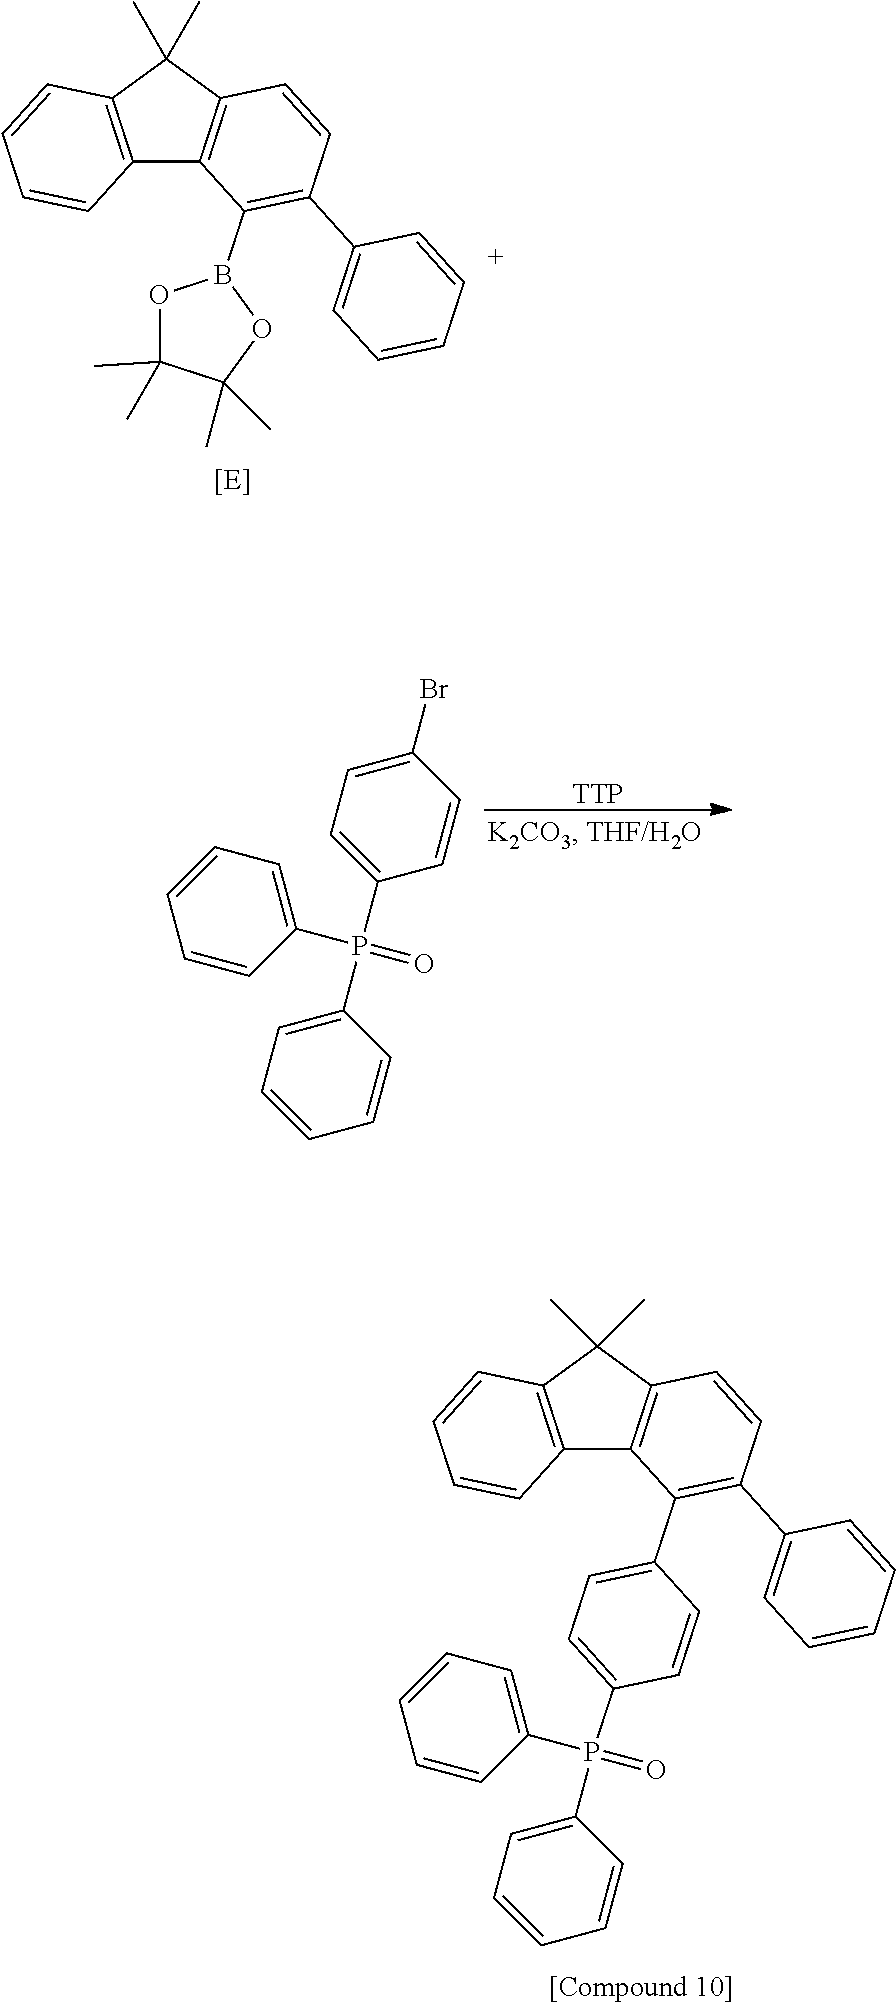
C12=C(C(C)(C)C3=C1C(B1OC(C)(C)C(C)(C)O1)=C(C1=CC=CC=C1)C=C3)C=CC=C2.[[E]].[TTP].C1=C(Br)C=CC(P(C2=CC=CC=C2)(C2=CC=CC=C2)=O)=C1.C12=C(C(C)(C)C3=C1C(C1=CC=C(P(C4=CC=CC=C4)(=O)C4=CC=CC=C4)C=C1)=C(C1=CC=CC=C1)C=C3)C=CC=C2
